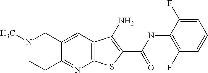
N1(C)CCC2=NC3=C(C=C2C1)C(N)=C(C(NC1=C(F)C=CC=C1F)=O)S3
